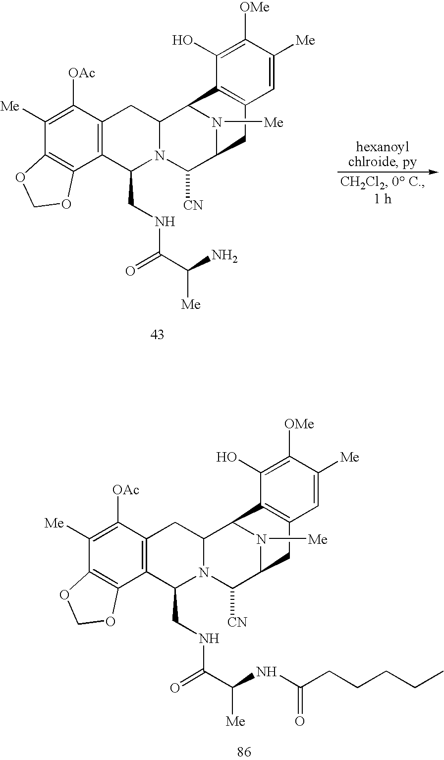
C1([Me])=C([OAc])C2=C(C3=C1OCO3)C(CNC(C(N)[Me])=O)N1C(C2)C2N([Me])C(C1[CN])CC1=C2C(O)=C([OMe])C([Me])=C1.C1([Me])=C([OAc])C2=C(C3=C1OCO3)C(CNC(=O)C(NC(CCCCC)=O)[Me])N1C(C2)C2N([Me])C(C1[CN])CC1=C2C(O)=C([OMe])C([Me])=C1
